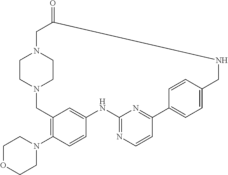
C1(N2CCOCC2)=C2C=C(C=C1)NC1=NC=CC(=N1)C1=CC=C(C=C1)CNC(=O)CN1CCN(C2)CC1
